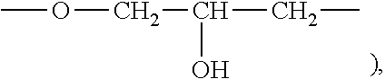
COCC(O)CC
